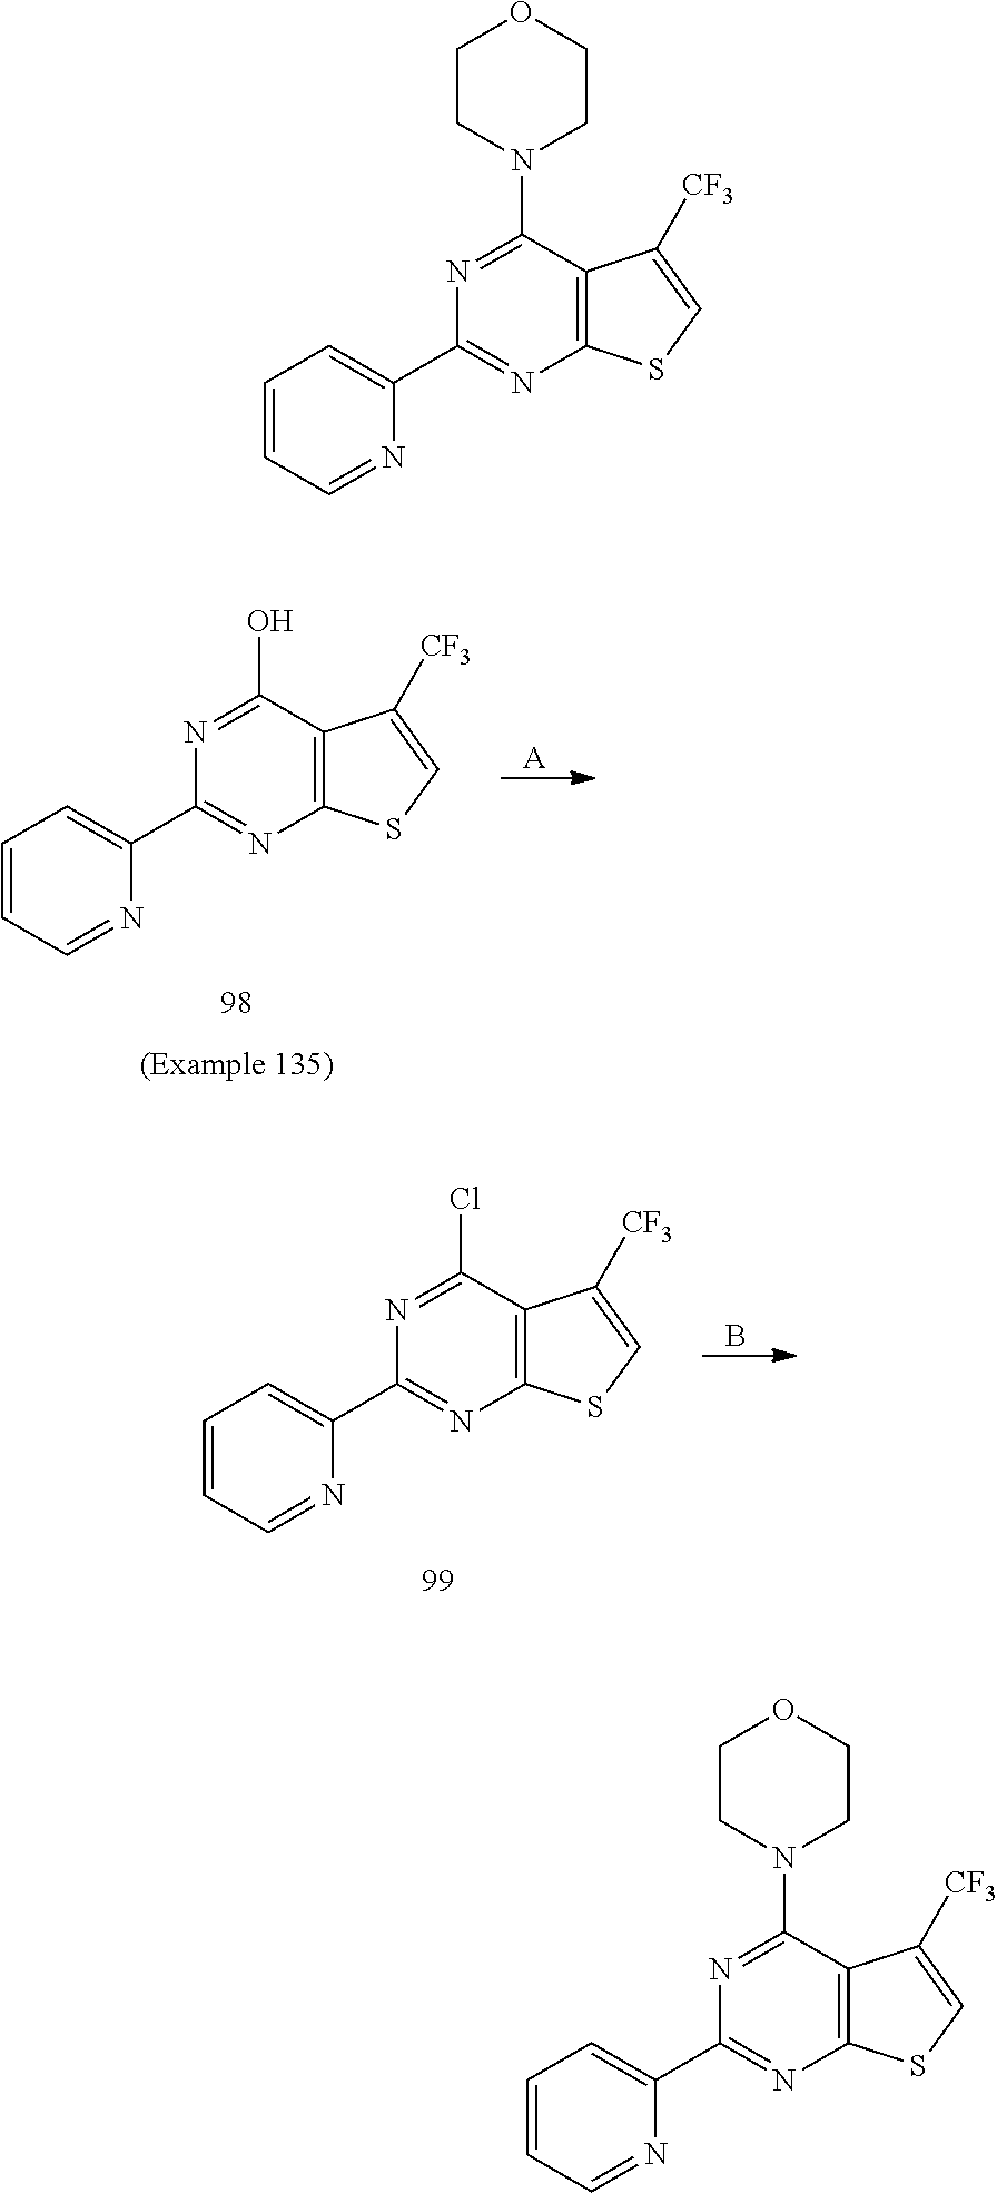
[A].N1=C(O)C2=C(N=C1C1=CC=CC=N1)SC=C2[CF3].B.N1=C(Cl)C2=C(N=C1C1=CC=CC=N1)SC=C2[CF3].N1=C(N2CCOCC2)C2=C(N=C1C1=CC=CC=N1)SC=C2[CF3].N1=C(N2CCOCC2)C2=C(N=C1C1=CC=CC=N1)SC=C2[CF3]
